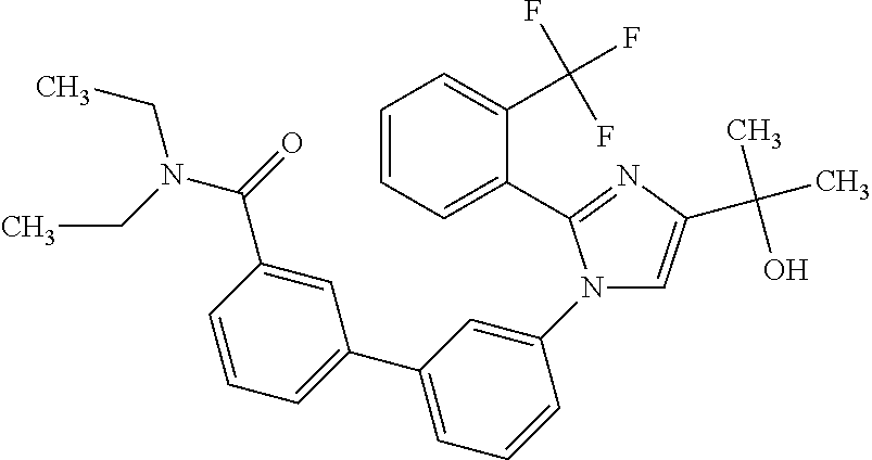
N1(C2=CC(C3=CC=CC(C(=O)N(CC)CC)=C3)=CC=C2)C=C(C(C)(O)C)N=C1C1=CC=CC=C1C(F)(F)F
